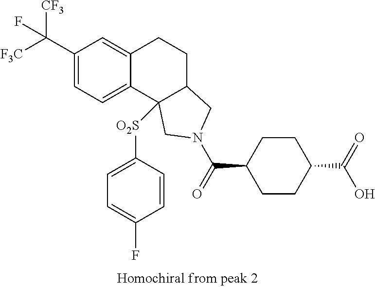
[F3C]C(C1=CC=C2C(=C1)CCC1C2([O2S]C2=CC=C(F)C=C2)CN(C(=O)C2CCC(C(O)=O)CC2)C1)([CF3])F
